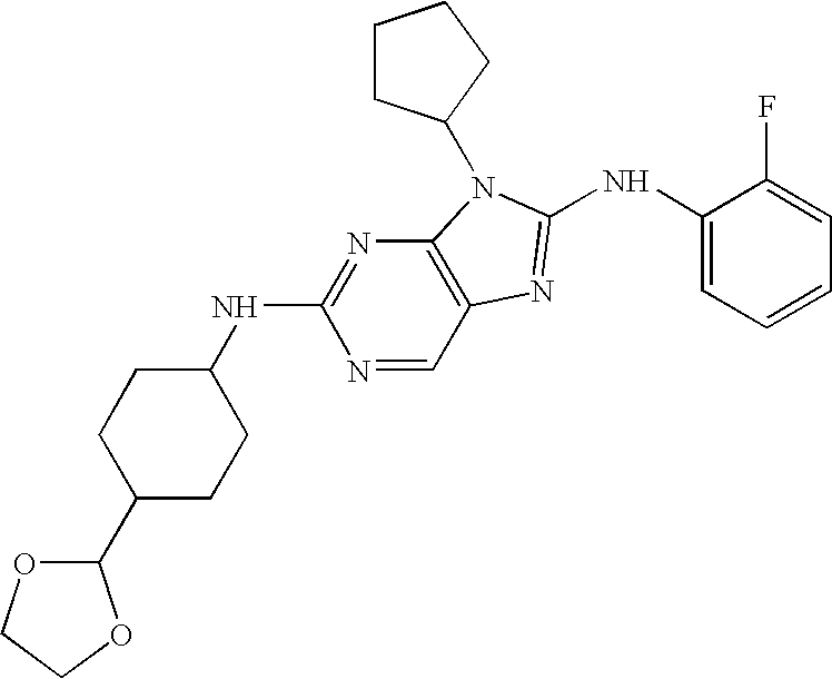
C1C(C2OCCO2)CCC(NC2=NC3=C(C=N2)N=C(NC2=CC=CC=C2F)N3C2CCCC2)C1
